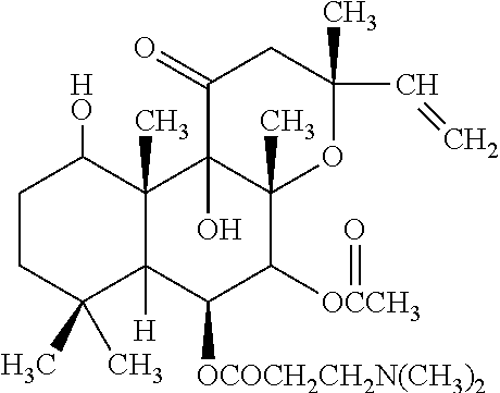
C1CC(C)(C)C2([H])C(C)(C1O)C1(O)C(C)(C([OCCH3]=O)C2[OCOCH2CH2N(CH3)2])OC(C)(C=C)CC1=O
